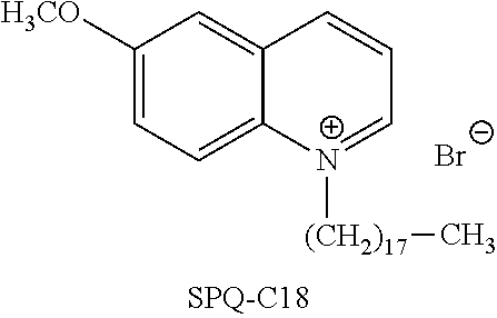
C1([H3CO])=CC=C2C(=C1)C=CC=[N+]2[(CH2)17]C.[Br-]
